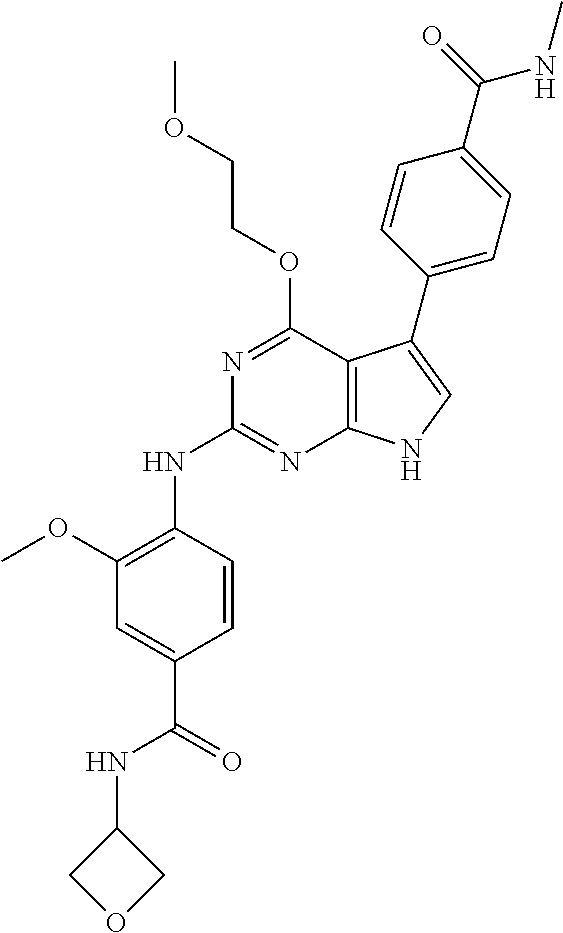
C1(NC(C2=CC(OC)=C(NC3=NC4=C(C(OCCOC)=N3)C(C3=CC=C(C(=O)NC)C=C3)=CN4)C=C2)=O)COC1
